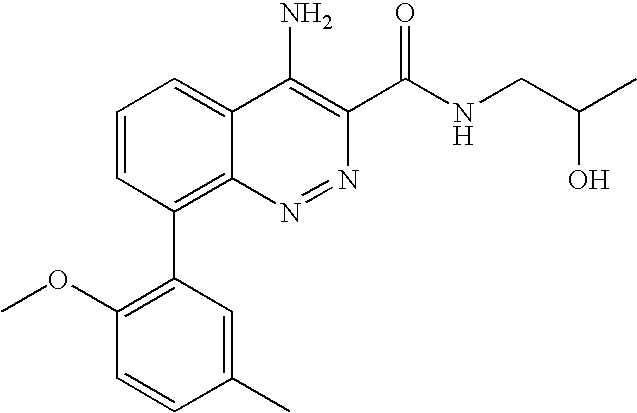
C1=CC(C2=C(OC)C=CC(C)=C2)=C2C(=C1)C(N)=C(C(NCC(C)O)=O)N=N2
